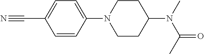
C1=CC(C#N)=CC=C1N1CCC(N(C)C(C)=O)CC1
